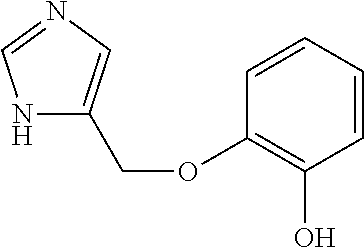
N1C(COC2=C(O)C=CC=C2)=CN=C1
